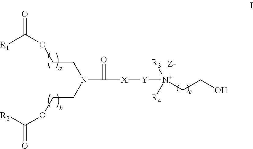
[R1]C(=O)OCCN(CCOC([R2])=O)C(=O)[X][Y][N+]([R3])([R4])CCO
